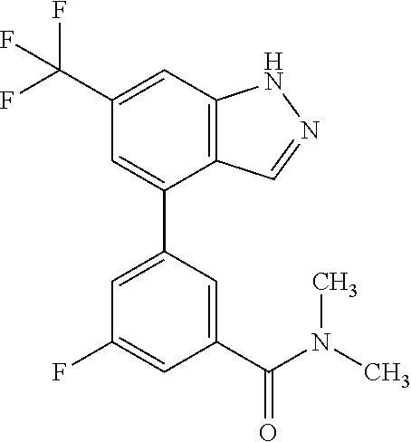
C12=C(C=C(C(F)(F)F)C=C1C1=CC(F)=CC(C(N(C)C)=O)=C1)NN=C2
